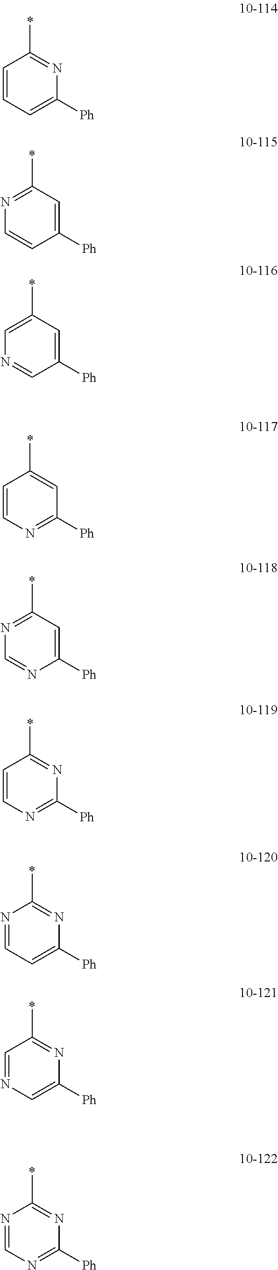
C1=CC=C([Ph])N=C1*.N1=C(*)C=C([Ph])C=C1.C1=CN=C([Ph])C=C1*.C1=C([Ph])N=CN=C1*.N1=CC=C([Ph])N=C1*.C1=CN=C([Ph])N=C1*.N1=CN=C([Ph])N=C1*.C1=C(*)C=C([Ph])C=N1.C1=NC=C([Ph])N=C1*
